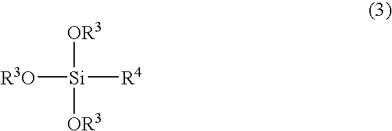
[R3O][Si]([OR3])([OR3])[R4]
